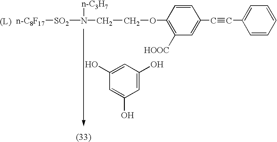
[n-C8F17][SO2]N(CCOC1=C([HOOC])C=C(C#CC2=CC=CC=C2)C=C1)[n-C3H7].[(L)].C1=C(O)C=C(O)C=C1O
